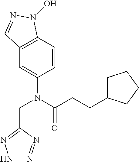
C1=CC2=C(C=C1N(C(CCC1CCCC1)=O)CC1=NNN=N1)C=NN2O
